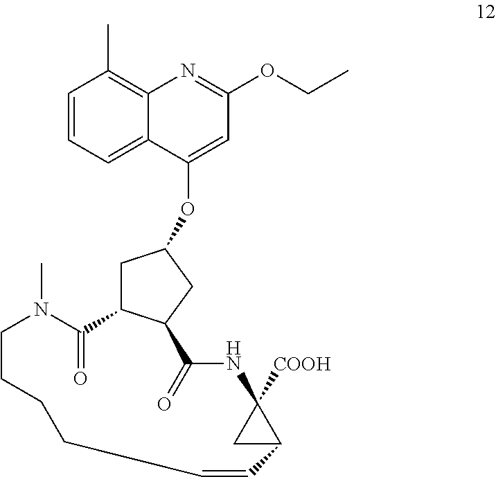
C1=CC=C2C(=C1C)N=C(OCC)C=C2OC1CC2C(C1)C(=O)NC1([COOH])CC1C=CCCCCN(C)C2=O
